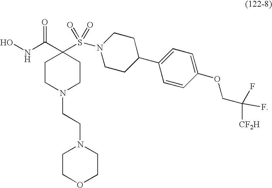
C1CN(CCN2CCOCC2)CCC1(C(NO)=O)S(=O)(=O)N1CCC(C2=CC=C(OCC(F)([CF2H])F)C=C2)CC1
